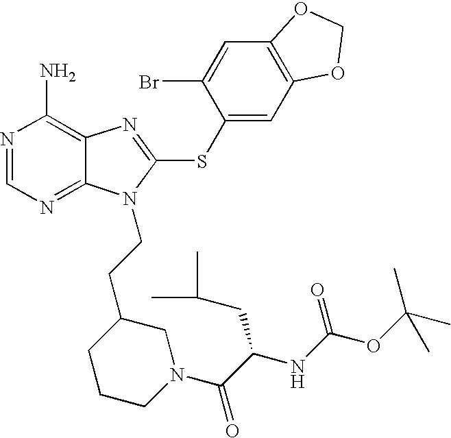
N1=CN=C2C(=C1N)N=C(SC1=CC3=C(C=C1Br)OCO3)N2CCC1CCCN(C(=O)C(CC(C)C)NC(=O)OC(C)(C)C)C1
